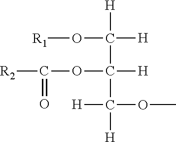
[R1]OC([H])([H])C([H])(OC([R2])=O)C([H])([H])OC
